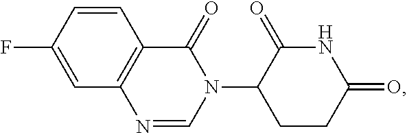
C12=C(C=CC(F)=C1)C(=O)N(C1CCC(=O)NC1=O)C=N2
